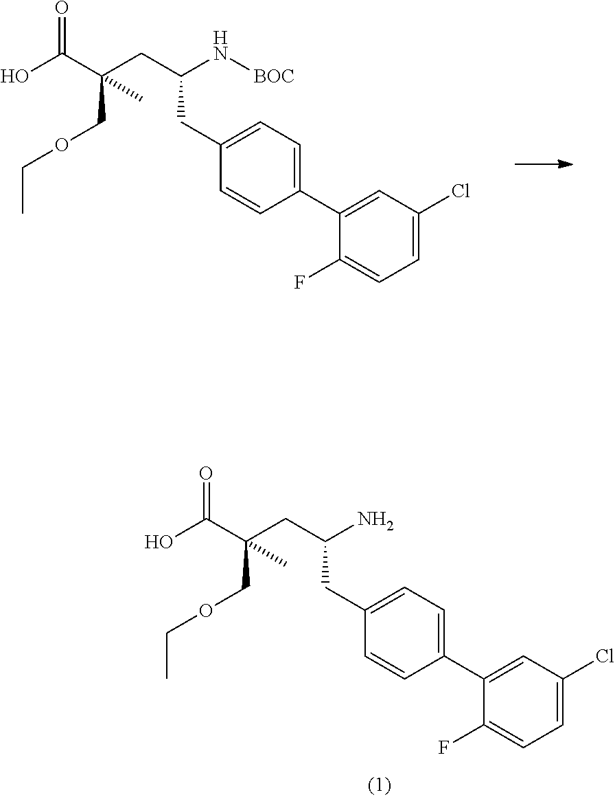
OC(=O)C(CC(N[BOC])CC1=CC=C(C2=CC(Cl)=CC=C2F)C=C1)(COCC)C.OC(=O)C(CC(N)CC1=CC=C(C2=CC(Cl)=CC=C2F)C=C1)(COCC)C
